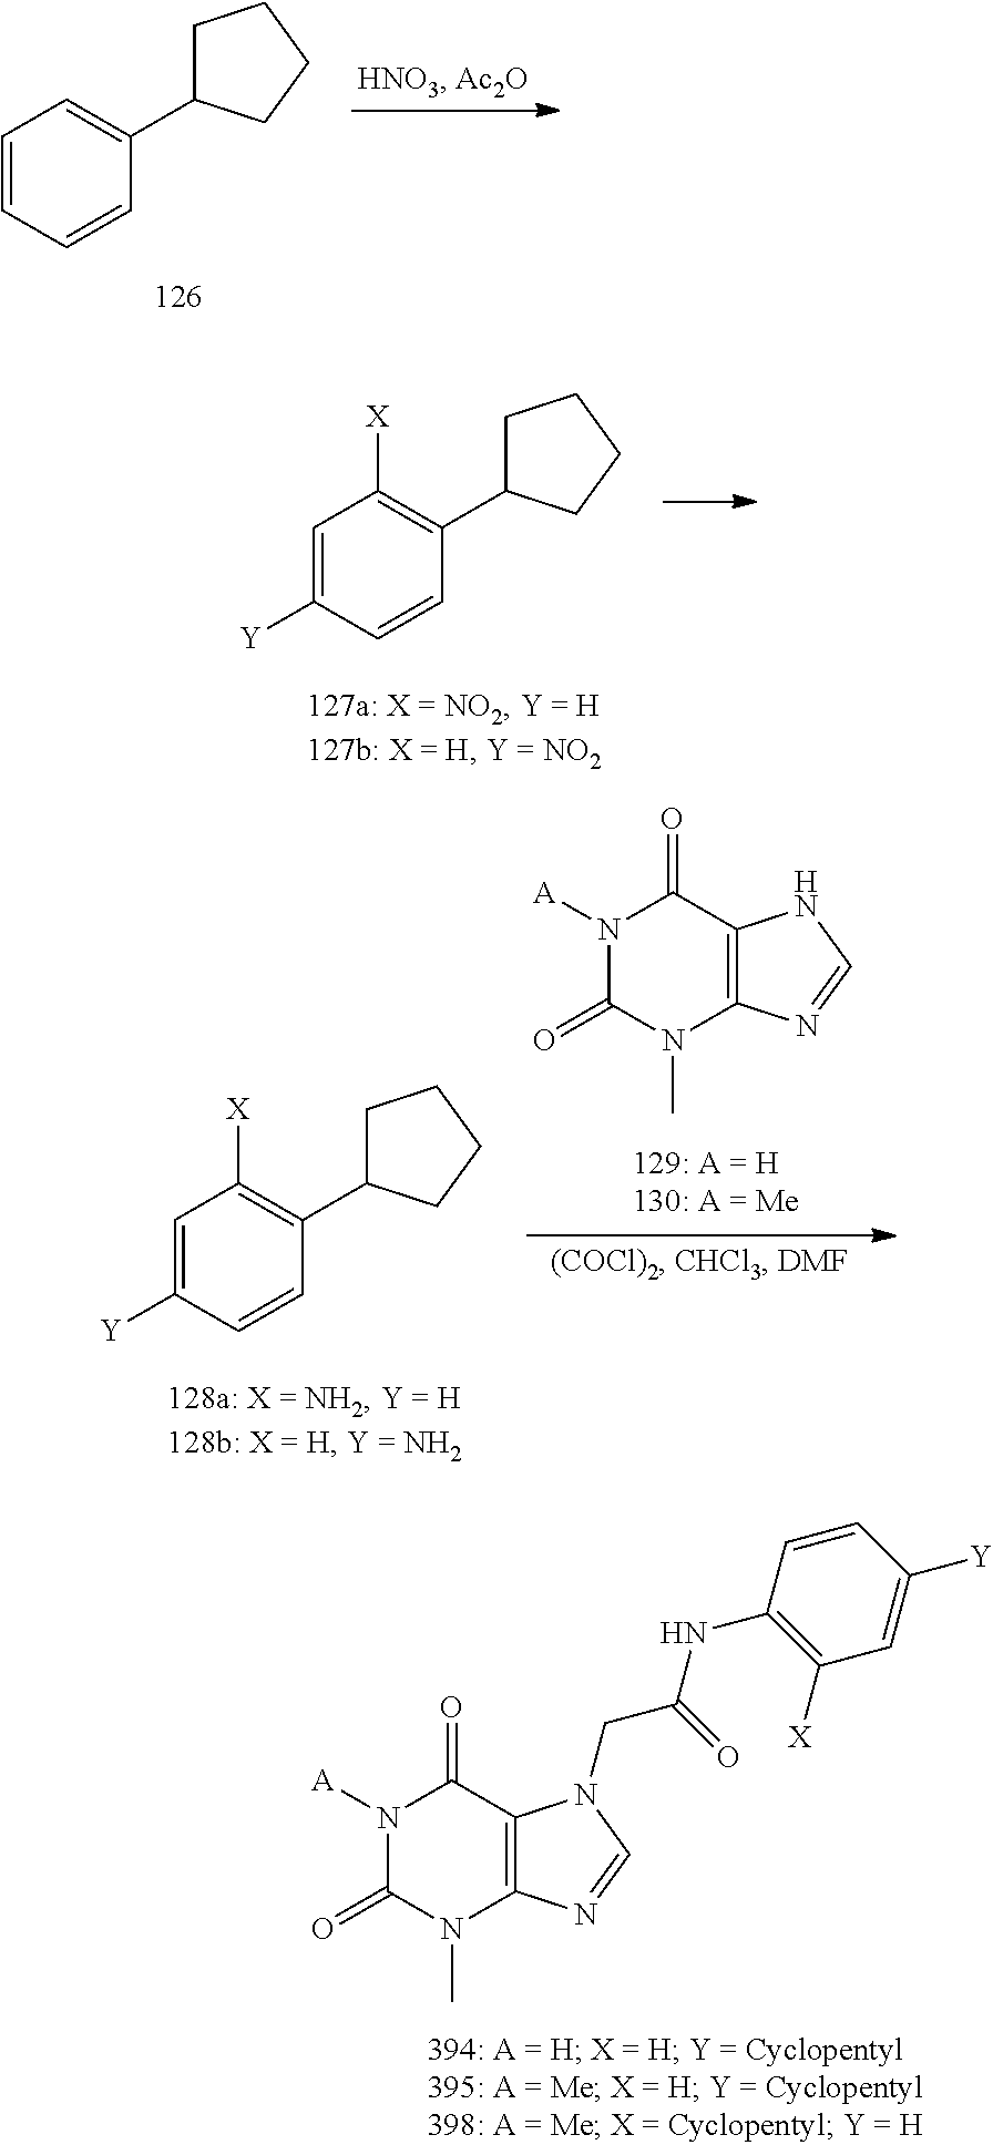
C1=CC=CC(C2CCCC2)=C1.C1=C([Y])C=CC(C2CCCC2)=C1[X].C1=C([Y])C=CC(C2CCCC2)=C1[X].N1([A])C(=O)N(C)C2=C(C1=O)NC=N2.N1([A])C(=O)N(C)C2=C(C1=O)N(CC(=O)NC1=C([X])C=C([Y])C=C1)C=N2
